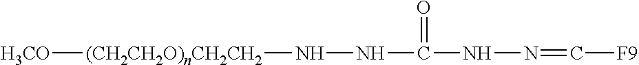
[(CH2CH2O)nCH2CH2](NNC(NN=C[F9])=O)[H3CO]
